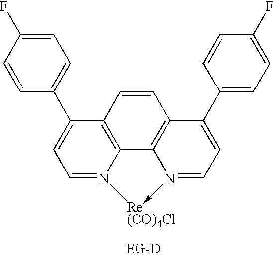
C1=C(F)C=CC(C2=CC=N3C4=C2C=CC2=C4N(->[Re(CO)4Cl]3)=CC=C2C2=CC=C(F)C=C2)=C1
